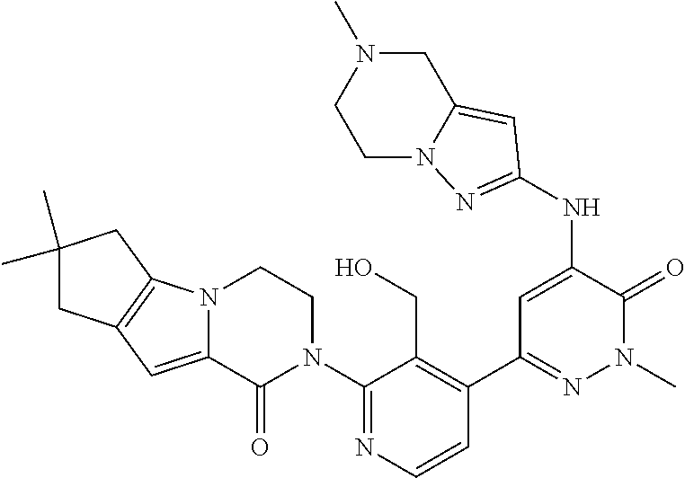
C1(N2CCN3C(=CC4=C3CC(C)(C)C4)C2=O)=NC=CC(C2=NN(C)C(=O)C(NC3=NN4C(=C3)CN(C)CC4)=C2)=C1CO
